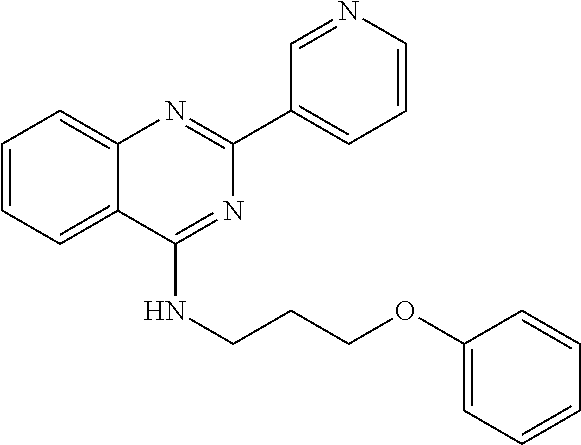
C1=CC=C2C(=C1)N=C(C1=CC=CN=C1)N=C2NCCCOC1=CC=CC=C1
